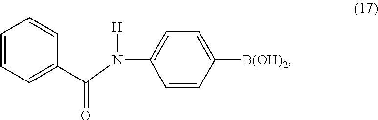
C1=CC=C(C(N(C2=CC=C([B(OH)2])C=C2)[H])=O)C=C1
